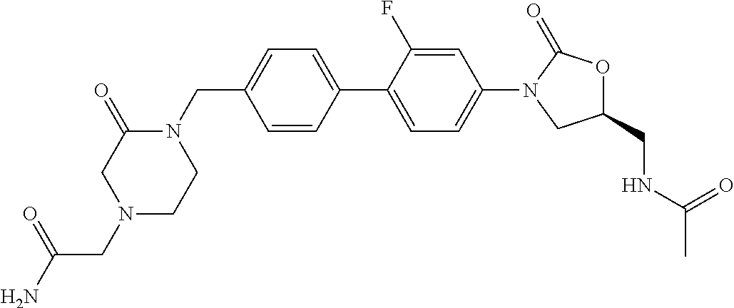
C1(CN2C(=O)CN(CC(N)=O)CC2)=CC=C(C2=CC=C(N3CC(CNC(C)=O)OC3=O)C=C2F)C=C1
